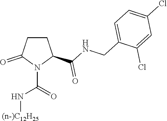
C1CC(C(NCC2=CC=C(Cl)C=C2Cl)=O)N(C(=O)N[(n-)C12H25])C1=O
